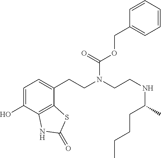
C1=C(O)C2=C(C(CCN(CCNC(CCCC)C)C(=O)OCC3=CC=CC=C3)=C1)SC(=O)N2
